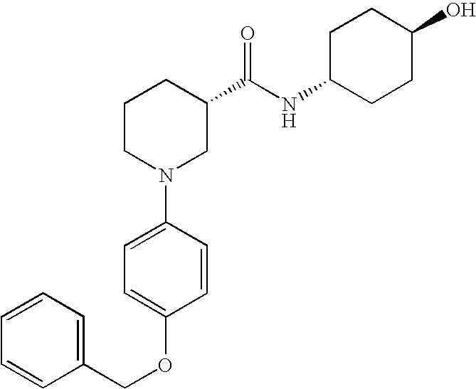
C1(N2CC(C(NC3CCC(O)CC3)=O)CCC2)=CC=C(OCC2=CC=CC=C2)C=C1
